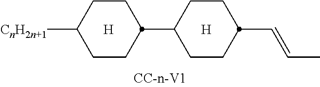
[H].[CnH2n+1]C1CCC(C2CCC(C=CC)CC2)CC1.[H]
